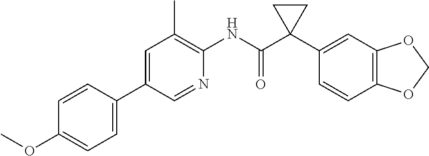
C1=C(C2=CC=C(OC)C=C2)C=NC(NC(C2(C3=CC4=C(C=C3)OCO4)CC2)=O)=C1C
